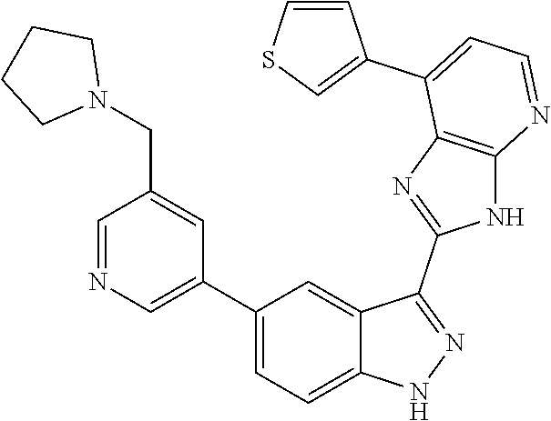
C1=NC=C(C2=CC=C3C(=C2)C(C2=NC4=C(N2)N=CC=C4C2=CSC=C2)=NN3)C=C1CN1CCCC1
